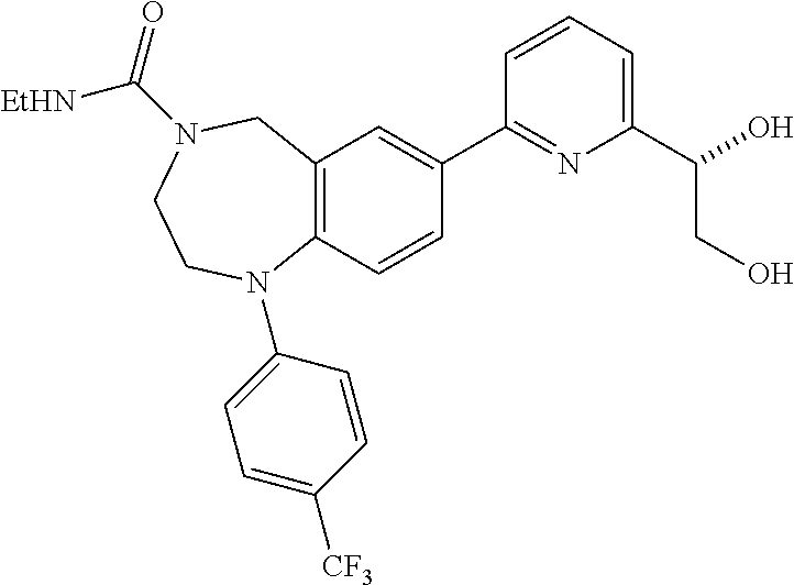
C12=C(C=CC(C3=NC(C(O)CO)=CC=C3)=C1)N(C1=CC=C([CF3])C=C1)CCN(C(=O)[EtHN])C2
